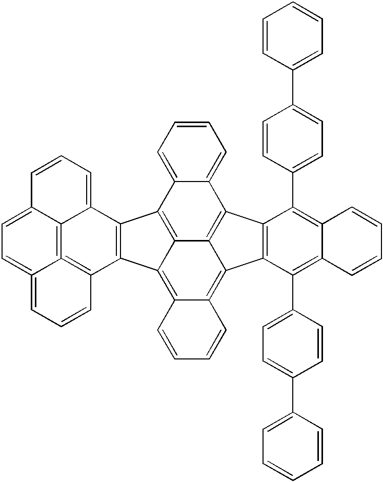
C12=CC=CC=C1C1=C3C(=C4C(=C5C3=C2C2=C5C(C3=CC=C(C5=CC=CC=C5)C=C3)=C3C(=C2C2=CC=C(C5=CC=CC=C5)C=C2)C=CC=C3)C=CC=C4)C2=C1C1=CC=CC3=CC=C4=CC=CC2=C4=C13
